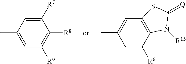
C1([R7])=CC(C)=CC([R9])=C1[R8].C1=C([R6])C2=C(C=C1C)SC(=[Q])N2[R13]
